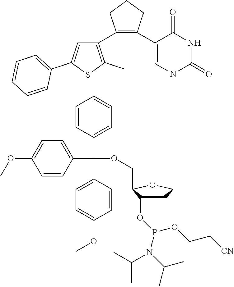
C1C(OP(OCC[CN])N(C(C)C)C(C)C)C(COC(C2=CC=C(OC)C=C2)(C2=CC=CC=C2)C2=CC=C(OC)C=C2)OC1N1C(=O)NC(=O)C(C2=C(C3=C(C)SC(C4=CC=CC=C4)=C3)CCC2)=C1
